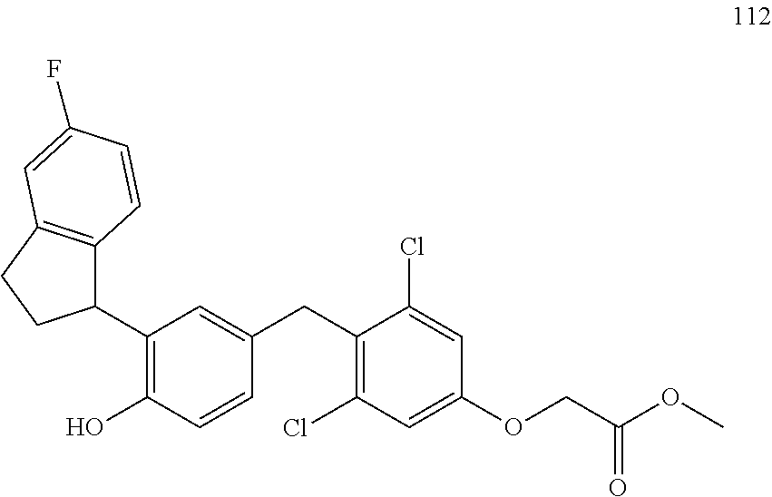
C12=C(CCC1C1=C(O)C=CC(CC3=C(Cl)C=C(OCC(OC)=O)C=C3Cl)=C1)C=C(F)C=C2
